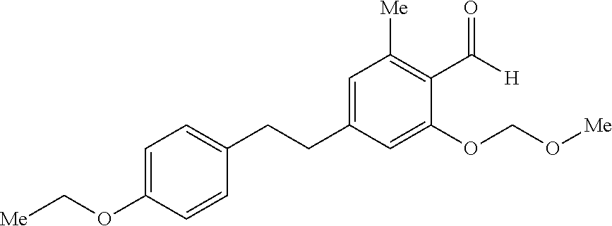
C1(CCC2=CC=C(OC[Me])C=C2)=CC([Me])=C(C(=O)[H])C(OCO[Me])=C1
